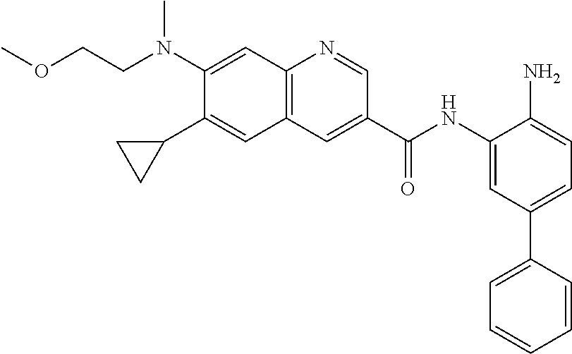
C(CN(C)C1=CC2=C(C=C1C1CC1)C=C(C(NC1=CC(C3=CC=CC=C3)=CC=C1N)=O)C=N2)OC
